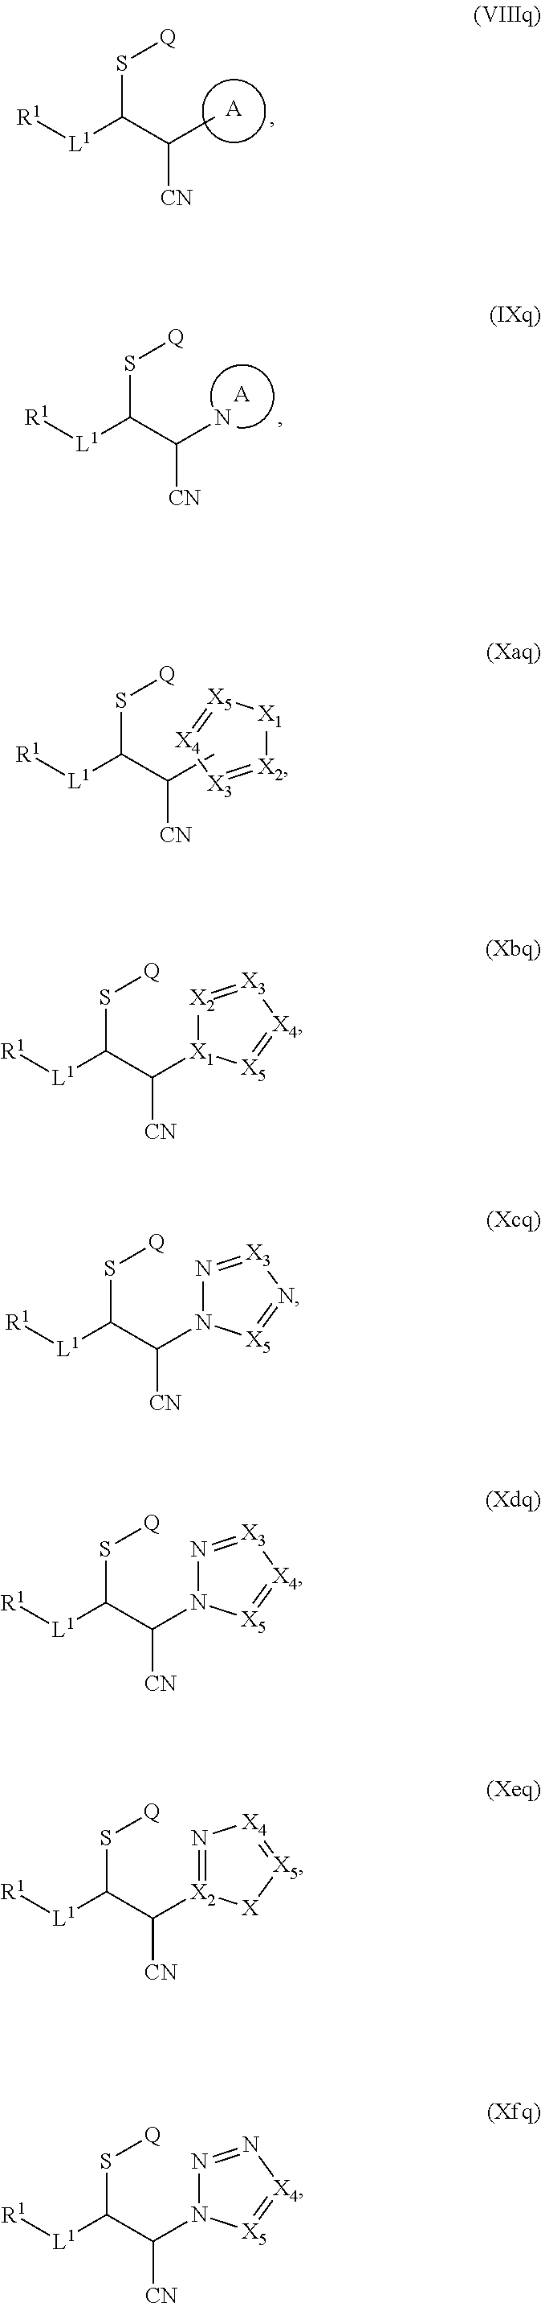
S(C([L1][R1])C([CN])C)[Q].[A].[A].S(C([L1][R1])C([CN])N)[Q].S(C([L1][R1])C([CN])C)[Q].[X2]1=[X3][X4]=[X5][X1]1.S(C([L1][R1])C([CN])[X1]1[X2]=[X3][X4]=[X5]1)[Q].S(C([L1][R1])C([CN])N1N=[X3]N=[X5]1)[Q].S(C([L1][R1])C([CN])N1N=[X3][X4]=[X5]1)[Q].S(C([L1][R1])C([CN])[X2]1=N[X4]=[X5][X]1)[Q].S(C([L1][R1])C([CN])N1N=N[X4]=[X5]1)[Q]
